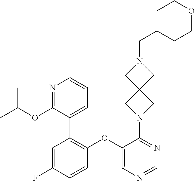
C1=C(F)C=CC(OC2=CN=CN=C2N2CC3(C2)CN(CC2CCOCC2)C3)=C1C1=CC=CN=C1OC(C)C
